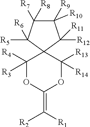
C1([R9])([R10])C([R7])([R8])C([R5])([R6])C2(C1([R12])[R11])C([R4])([R3])OC(=C([R1])[R2])OC2([R13])[R14]
